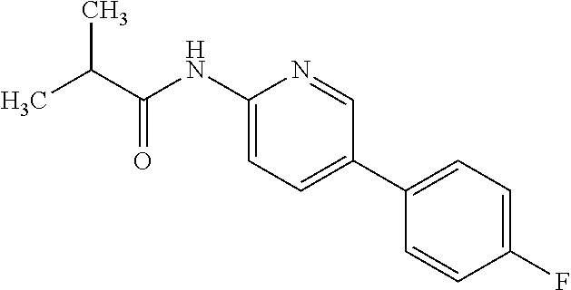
CC(C)C(=O)NC1=CC=C(C2=CC=C(F)C=C2)C=N1
